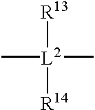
C[L2]([R13])([R14])C
